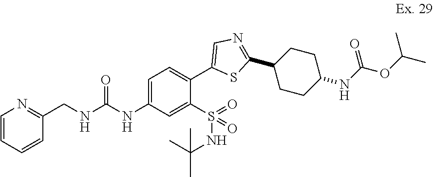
C1=C(NC(NCC2=NC=CC=C2)=O)C=C(S(NC(C)(C)C)(=O)=O)C(C2=CN=C(C3CCC(NC(=O)OC(C)C)CC3)S2)=C1
